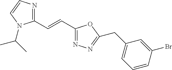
C1(C=CC2=NN=C(CC3=CC=CC(Br)=C3)O2)=NC=CN1C(C)C
